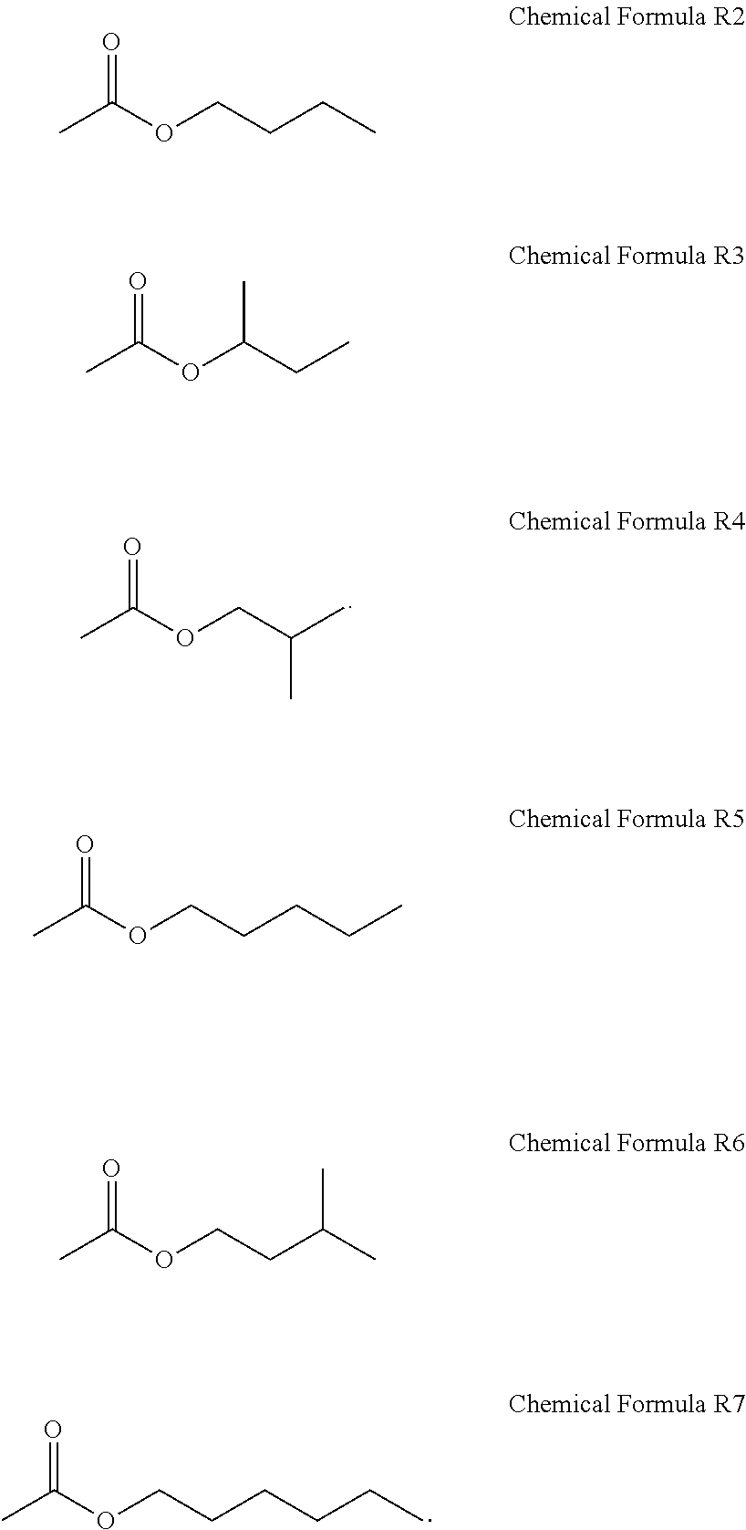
CC(OCC(C)C)=O.CC(OCCCCCC)=O.CC(OCCCC)=O.CC(OC(CC)C)=O.CC(OCCCCC)=O.CC(OCCC(C)C)=O
